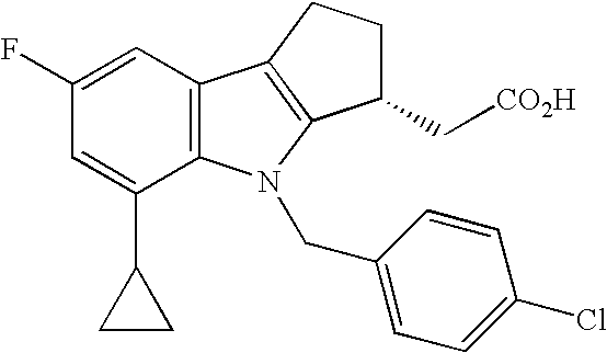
C12=C(C=C(F)C=C1C1CC1)C1=C(N2CC2=CC=C(Cl)C=C2)C(C[CO2H])CC1
